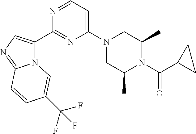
N12C(C3=NC(N4CC(C)N(C(=O)C5CC5)C(C)C4)=CC=N3)=CN=C1C=CC(C(F)(F)F)=C2
